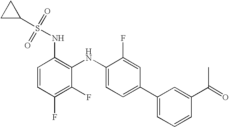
C1=CC(F)=C(F)C(NC2=CC=C(C3=CC=CC(C(=O)C)=C3)C=C2F)=C1NS(C1CC1)(=O)=O
